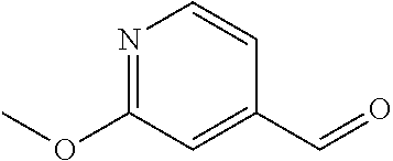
C1(OC)=NC=CC(C=O)=C1
